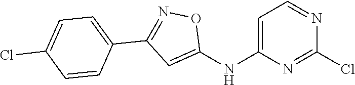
C1=C(NC2=CC(C3=CC=C(Cl)C=C3)=NO2)N=C(Cl)N=C1
